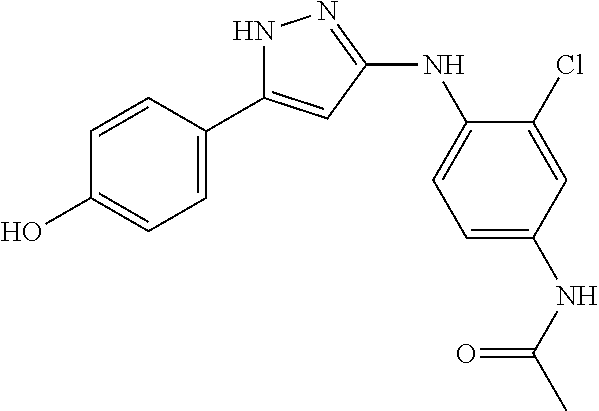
N1C(C2=CC=C(O)C=C2)=CC(NC2=CC=C(NC(C)=O)C=C2Cl)=N1
